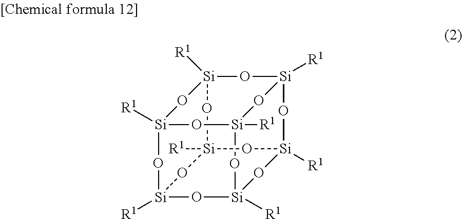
[Si]12([R1])O[Si]3([R1])O[Si]4([R1])O[Si]([R1])(O1)O[Si]1([R1])O[Si]([R1])(O2)O[Si]([R1])(O3)O[Si]([R1])(O4)O1
